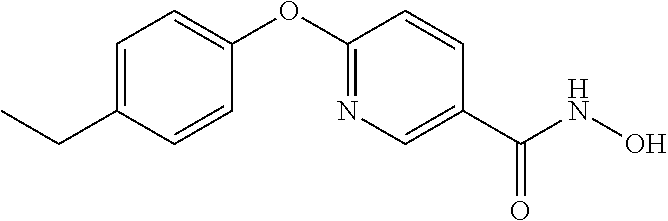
C1=C(CC)C=CC(OC2=NC=C(C(NO)=O)C=C2)=C1
